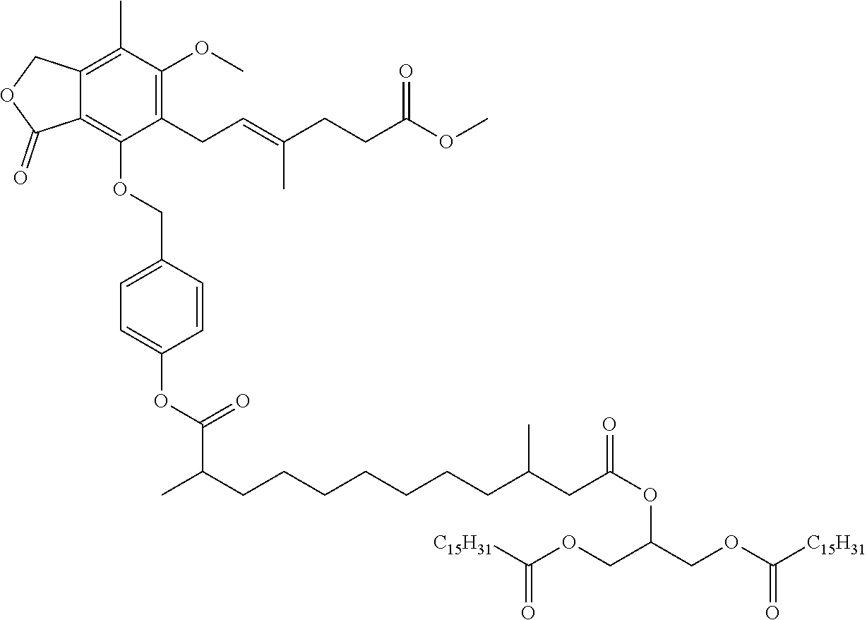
C1(CC=C(CCC(OC)=O)C)=C(OC)C(C)=C2C(=C1OCC1=CC=C(OC(C(CCCCCCCC(CC(OC(COC([C15H31])=O)COC([C15H31])=O)=O)C)C)=O)C=C1)C(=O)OC2
